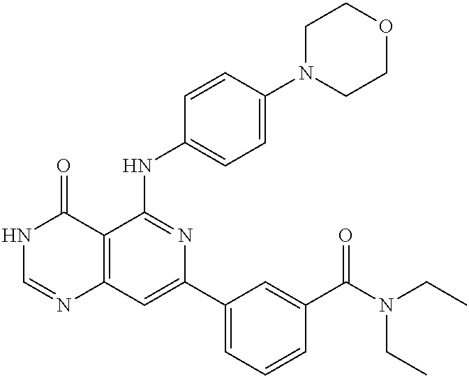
C12=C(C=C(C3=CC=CC(C(N(CC)CC)=O)=C3)N=C1NC1=CC=C(N3CCOCC3)C=C1)N=CNC2=O
